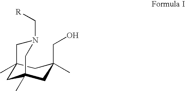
C1C(C)(CO)CC2(C)CC1(C)CN(C[R])C2
